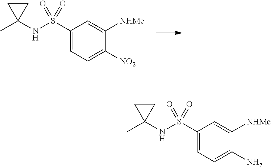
C1(S(NC2(C)CC2)(=O)=O)=CC=C([NO2])C([NHMe])=C1.C1(S(NC2(C)CC2)(=O)=O)=CC=C(N)C([NHMe])=C1
